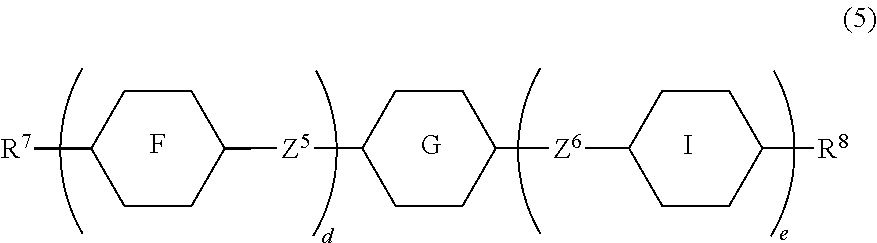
C1CC([Z5]C2CCC([R7])CC2)CCC1[Z6]C1CCC([R8])CC1.F.I
